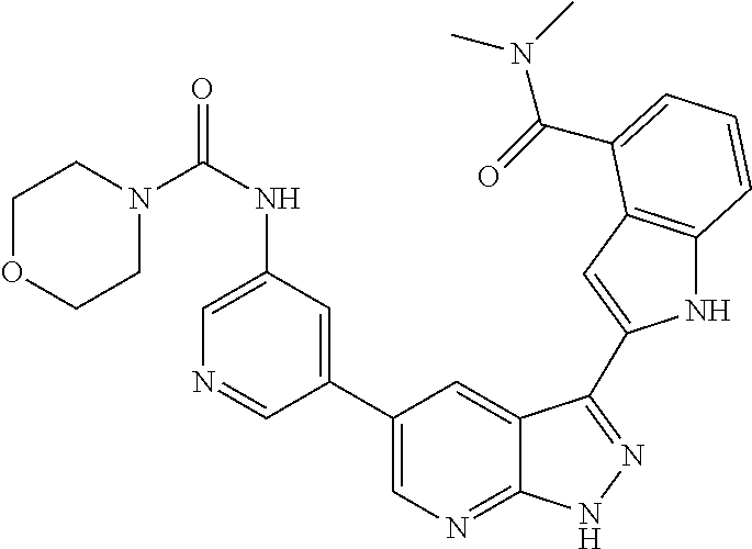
C1(C2=CN=C3C(=C2)C(C2=CC4=C(N2)C=CC=C4C(=O)N(C)C)=NN3)=CC(NC(=O)N2CCOCC2)=CN=C1
